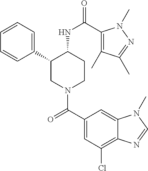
C1=CC=C(C2CN(C(C3=CC(Cl)=C4C(=C3)N(C)C=N4)=O)CCC2NC(=O)C2=C(C)C(C)=NN2C)C=C1
